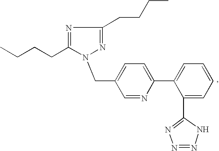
C1=NC(C2=CC=CC=C2C2=NN=NN2)=CC=C1CN1N=C(CCCC)N=C1CCCC
